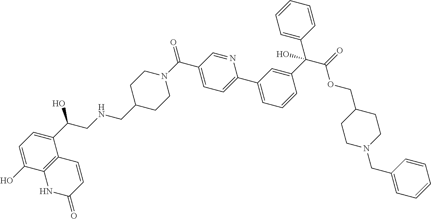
C1=C(O)C2=C(C(C(CNCC3CCN(C(C4=CC=C(C5=CC=CC(C(C(=O)OCC6CCN(CC7=CC=CC=C7)CC6)(C6=CC=CC=C6)O)=C5)N=C4)=O)CC3)O)=C1)C=CC(=O)N2
